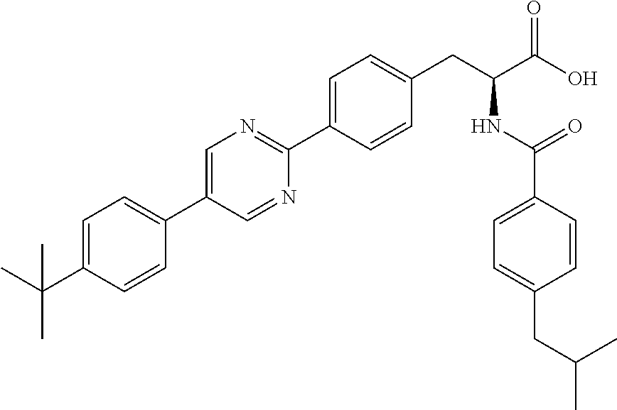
CC(C1=CC=C(C2=CN=C(C3=CC=C(CC(NC(=O)C4=CC=C(CC(C)C)C=C4)C(O)=O)C=C3)N=C2)C=C1)(C)C
